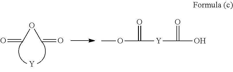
COC(=O)[Y]C(=O)O.[Y].O=COC=O
